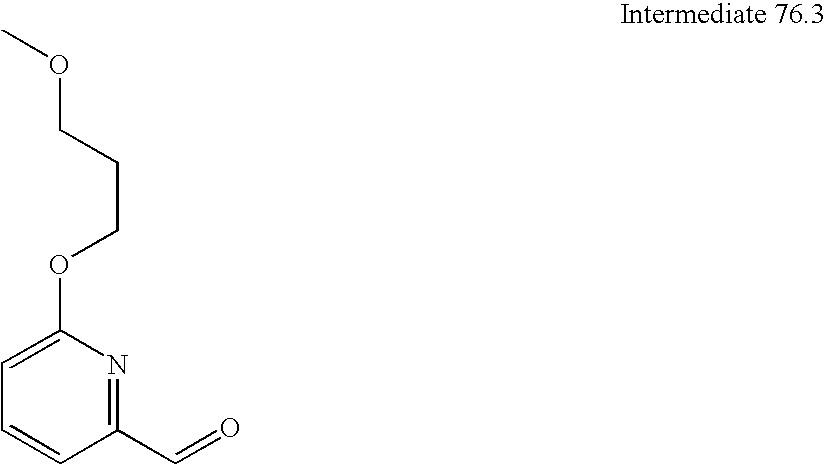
C1(C=O)=NC(OCCCOC)=CC=C1
